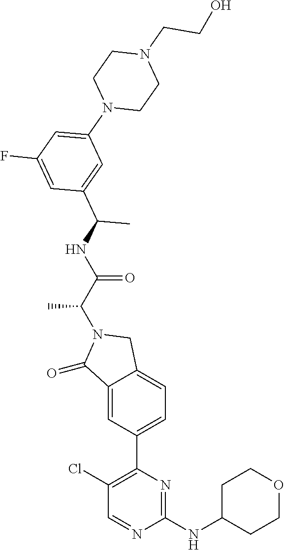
C1(=O)C2=CC(C3=C(Cl)C=NC(NC4CCOCC4)=N3)=CC=C2CN1C(C(=O)NC(C1=CC(N2CCN(CCO)CC2)=CC(F)=C1)C)C
